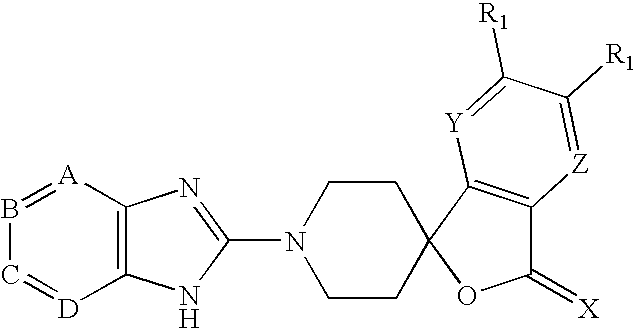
B1=[A]C2=C([D]=C1)NC(N1CCC3(CC1)C1=C(C(=[X])O3)[Z]=C([R1])C([R1])=[Y]1)=N2
